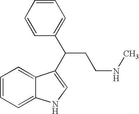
C1=CC=C2C(=C1)C(C(C1=CC=CC=C1)CCNC)=CN2
